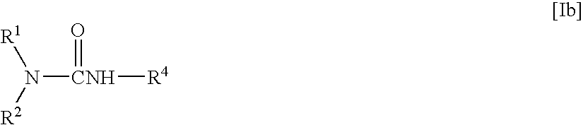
[R1]N([R2])[CNH]([R4])=O
